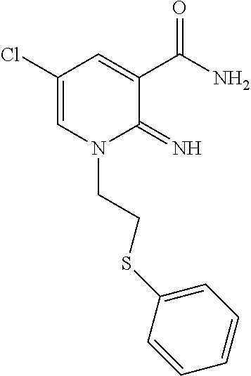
C1(Cl)=CN(CCSC2=CC=CC=C2)C(=N)C(C(N)=O)=C1
